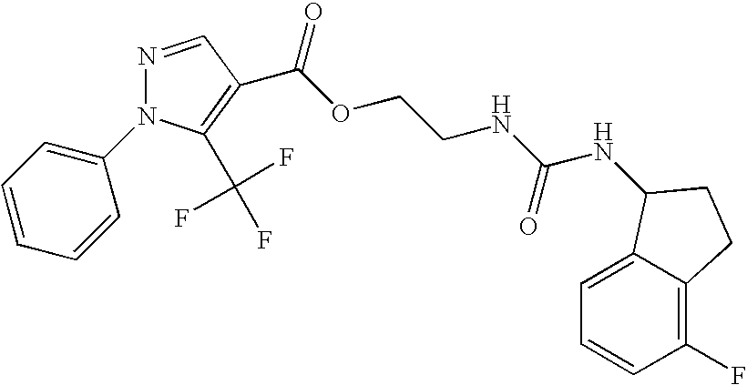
C(=O)(OCCNC(=O)NC1C2=CC=CC(F)=C2CC1)C1=C(C(F)(F)F)N(C2=CC=CC=C2)N=C1
